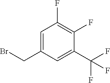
C1=C(CBr)C=C(C(F)(F)F)C(F)=C1F
